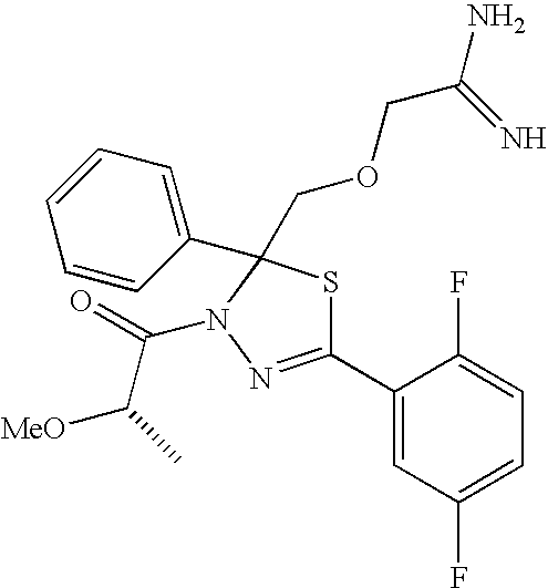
C1(C2=NN(C(=O)C(C)[MeO])C(COCC(N)=N)(C3=CC=CC=C3)S2)=CC(F)=CC=C1F
